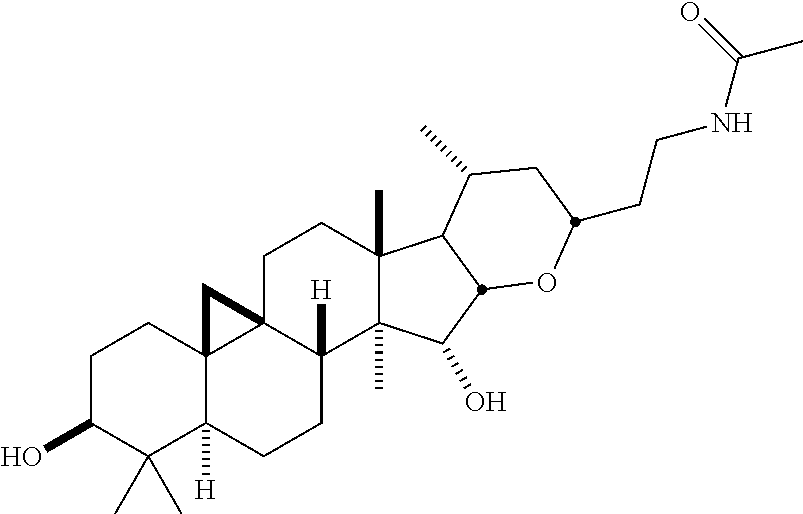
C1C(O)C(C)(C)C2([H])C3(C1)C1(C([H])(CC2)C2(C)C(C)(CC1)C1C(C)CC(CCNC(C)=O)OC1C2O)C3
